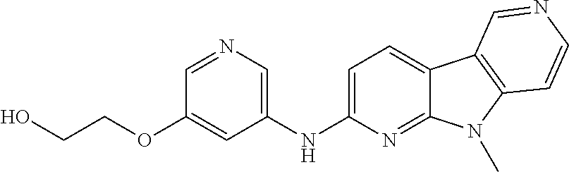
C1=C(NC2=CN=CC(OCCO)=C2)N=C2C(=C1)C1=C(N2C)C=CN=C1
